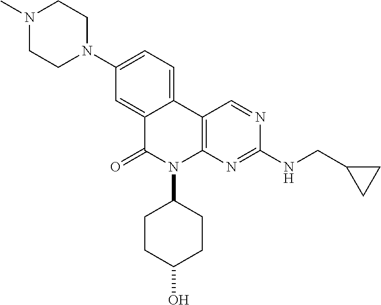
N1(C)CCN(C2=CC=C3C(=C2)C(=O)N(C2CCC(O)CC2)C2=C3C=NC(NCC3CC3)=N2)CC1
